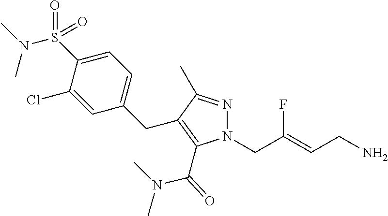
N1=C(C)C(CC2=CC=C(S(N(C)C)(=O)=O)C(Cl)=C2)=C(C(=O)N(C)C)N1CC(=CCN)F
